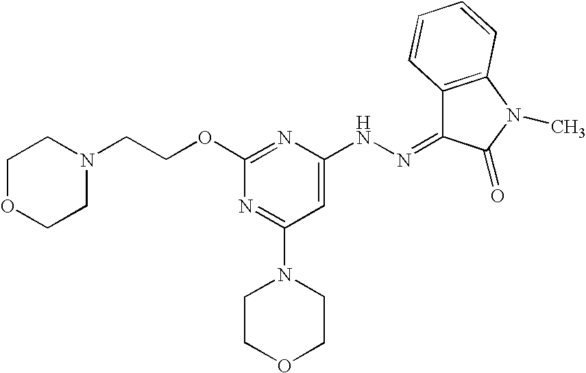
N(NC1=CC(N2CCOCC2)=NC(OCCN2CCOCC2)=N1)=C1C2=C(N(C)C1=O)C=CC=C2
